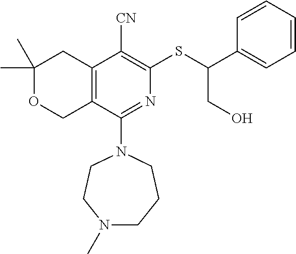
C1(C)(C)OCC2=C(C1)C([CN])=C(SC(C1=CC=CC=C1)CO)N=C2N1CCN(C)CCC1
